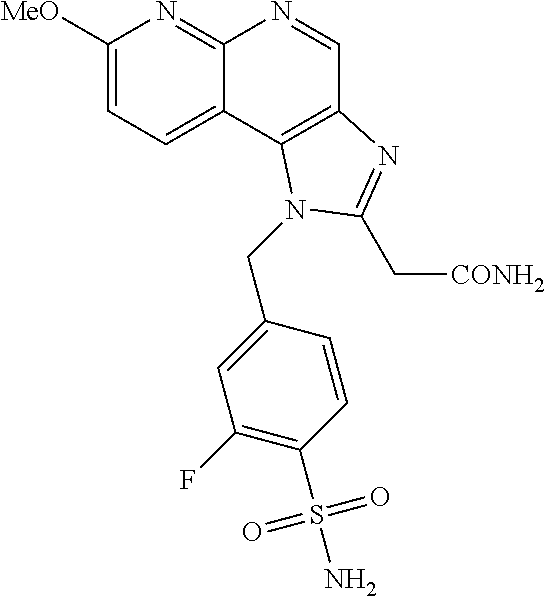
C1([MeO])=CC=C2C(=N1)N=CC1=C2N(CC2=CC(F)=C(S(N)(=O)=O)C=C2)C(C[CONH2])=N1
